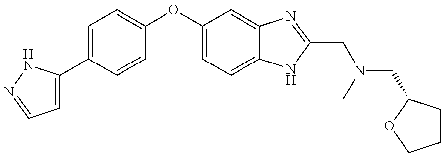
C1=C(C2=CC=C(OC3=CC=C4C(=C3)N=C(CN(C)CC3CCCO3)N4)C=C2)NN=C1
